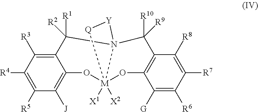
C12=C([R3])C([R4])=C([R5])C([J])=C1O[M]13([X1])([X2])OC4=C(C([R8])=C([R7])C([R6])=C4[G])C([R10])([R9])N1(C2([R1])[R2])[Y][Q]3
